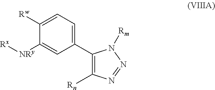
C1([Rw])=CC=C(C2=C([Rn])N=NN2[Rm])C=C1[NRy][Rx]
